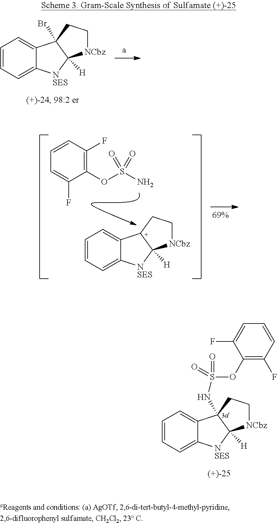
C1=CC=C2C(=C1)C1(NS(OC3=C(F)C=CC=C3F)(=O)=O)C([H])([NSES]2)[NCbz]CC1.C1=CC=C2C(=C1)[C+]1C([H])([NSES]2)[NCbz]CC1.NS(OC1=C(F)C=CC=C1F)(=O)=O.C1=CC=C2C(=C1)C1(Br)C([H])([NSES]2)[NCbz]CC1
